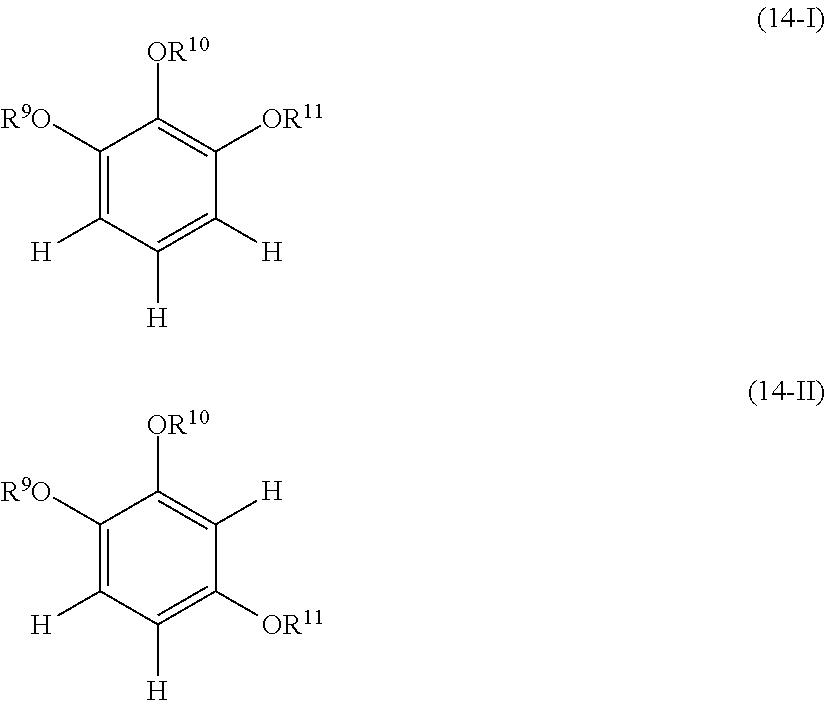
C1([H])=C([R9O])C([OR10])=C([OR11])C([H])=C1[H].C1([H])=C([R9O])C([OR10])=C([H])C([OR11])=C1[H]
